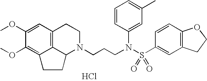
C12=C3C=C(OC)C(OC)=C1CCC2N(CCCN(S(C1=CC2=C(C=C1)OCC2)(=O)=O)C1=CC(C)=CC=C1)CC3.Cl
